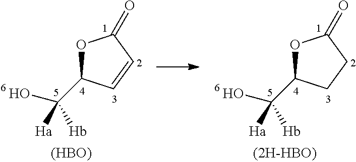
O1C(C(O)([Ha])[Hb])CCC1=O.O1C(C(O)([Ha])[Hb])C=CC1=O.[(HBO)]
